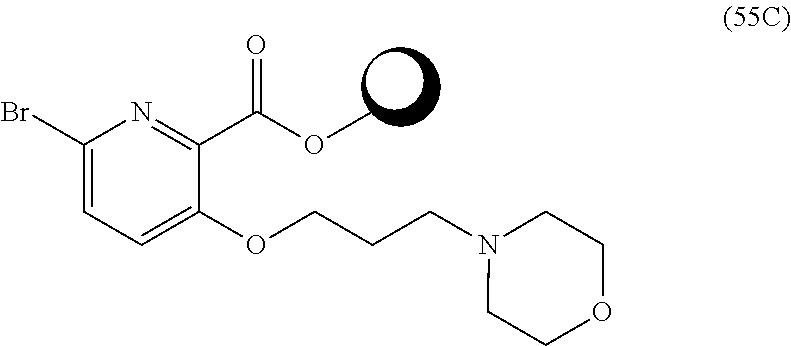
C1(Br)=CC=C(OCCCN2CCOCC2)C(C(OC)=O)=N1
